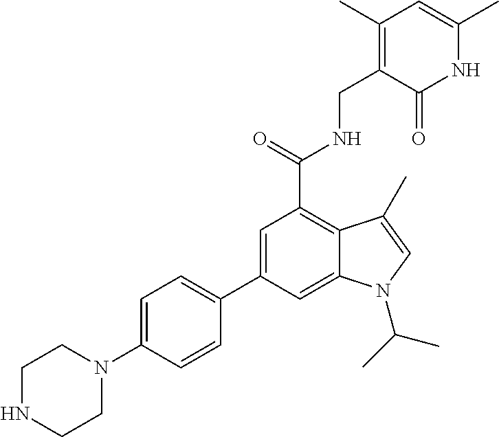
N1C(C)=CC(C)=C(CNC(C2=C3C(=CC(C4=CC=C(N5CCNCC5)C=C4)=C2)N(C(C)C)C=C3C)=O)C1=O
